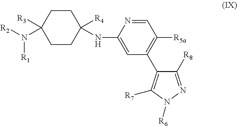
C1CC([R4])(NC2=CC(C3=C([R7])N([R6])N=C3[R8])=C([R5a])C=N2)CCC1([R3])N([R2])[R1]
